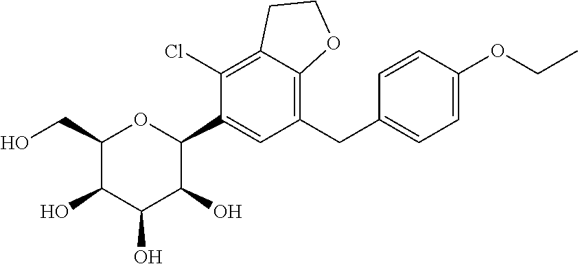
C1(Cl)=C2C(=C(CC3=CC=C(OCC)C=C3)C=C1C1OC(CO)C(O)C(O)C1O)OCC2
